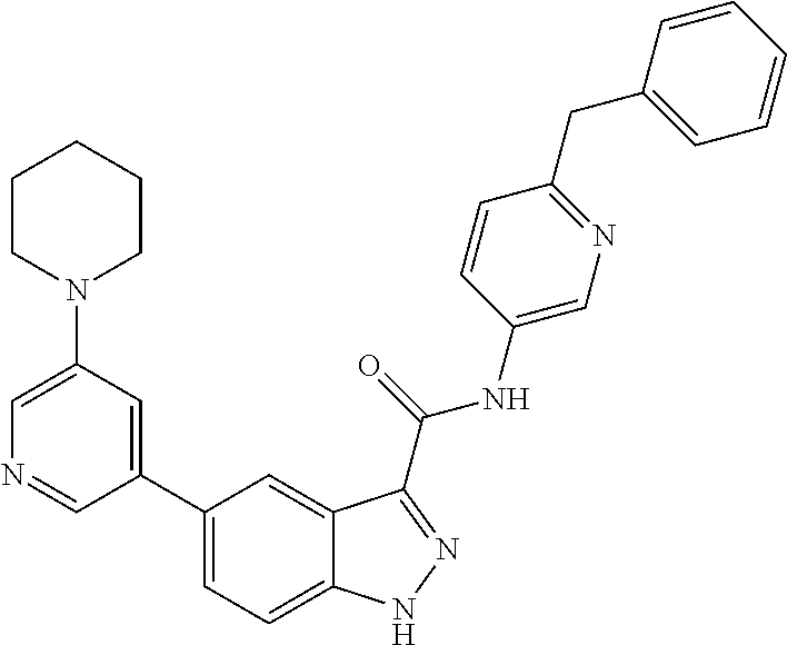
C1(N2CCCCC2)=CN=CC(C2=CC=C3C(=C2)C(C(NC2=CN=C(CC4=CC=CC=C4)C=C2)=O)=NN3)=C1
